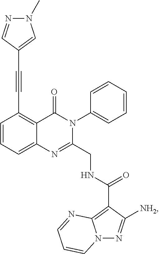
C1=CC=C2C(=C1C#CC1=CN(C)N=C1)C(=O)N(C1=CC=CC=C1)C(CNC(C1=C3N(N=C1[NH2])C=CC=N3)=O)=N2
